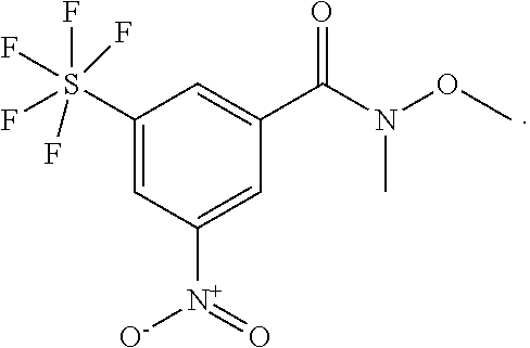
C1(S(F)(F)(F)(F)F)=CC([N+]([O-])=O)=CC(C(N(OC)C)=O)=C1
